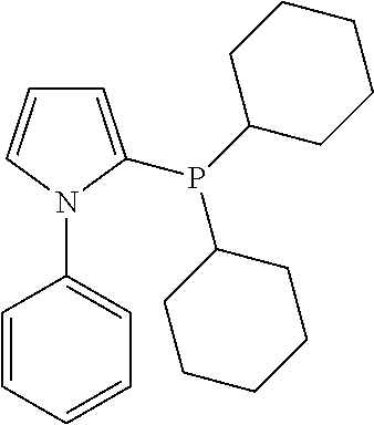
C1=C(P(C2CCCCC2)C2CCCCC2)N(C2=CC=CC=C2)C=C1
